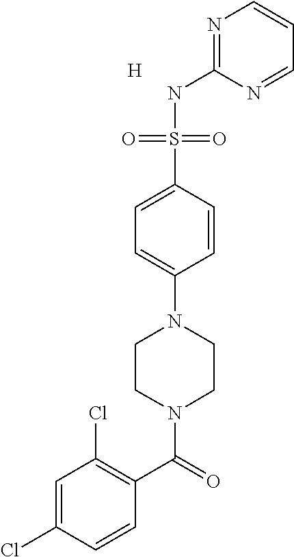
C1=C(Cl)C=CC(C(=O)N2CCN(C3=CC=C(S(NC4=NC=CC=N4)(=O)=O)C=C3)CC2)=C1Cl.[H]
